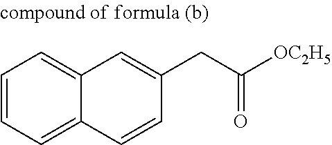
C1=CC=C2C(=C1)C=C(CC([OC2H5])=O)C=C2
